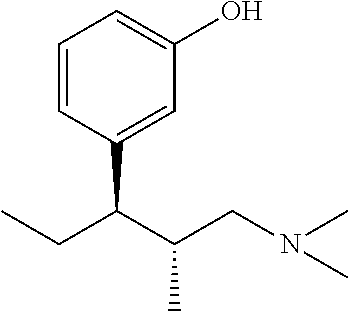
CCC(C(CN(C)C)C)C1=CC(O)=CC=C1
